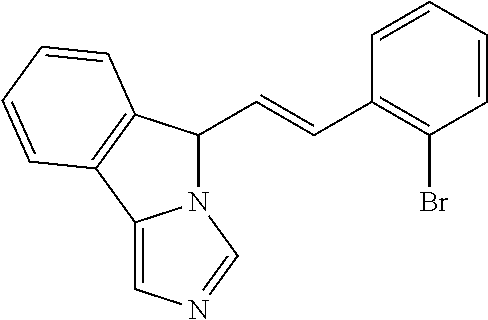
C(=CC1=C(Br)C=CC=C1)C1N2C(=CN=C2)C2=C1C=CC=C2
